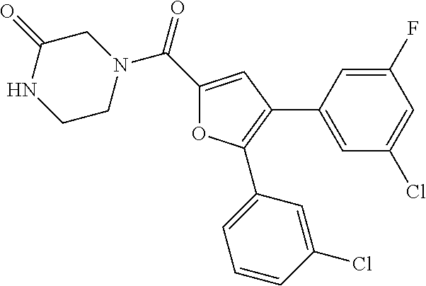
C1(C(N2CC(=O)NCC2)=O)=CC(C2=CC(Cl)=CC(F)=C2)=C(C2=CC=CC(Cl)=C2)O1
